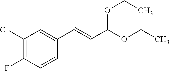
C1(Cl)=C(F)C=CC(C=CC(OCC)OCC)=C1
